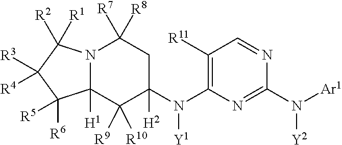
C12([H1])N(C([R1])([R2])C([R4])([R3])C1([R6])[R5])C([R7])([R8])CC(N([Y1])C1=C([R11])C=NC(N([Y2])[Ar1])=N1)([H2])C2([R9])[R10]
